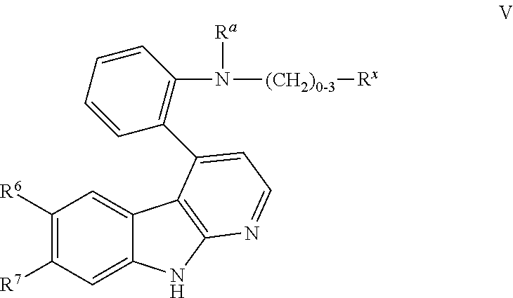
C1([R6])=C([R7])C=C2C(=C1)C1=C(N2)N=CC=C1C1=C(N([(CH2)0-3][Rx])[Ra])C=CC=C1
